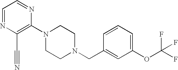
C1(N2CCN(CC3=CC(OC(F)(F)F)=CC=C3)CC2)=C(C#N)N=CC=N1
